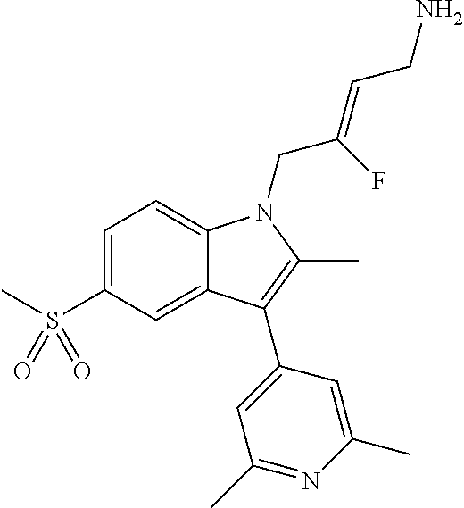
C1=C(S(C)(=O)=O)C=C2C(=C1)N(CC(=CCN)F)C(C)=C2C1=CC(C)=NC(C)=C1
